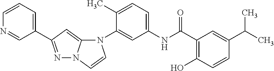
C1(C2=NN3C(=C2)N(C2=CC(NC(C4=C(O)C=CC(C(C)C)=C4)=O)=CC=C2C)C=C3)=CC=CN=C1
